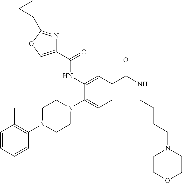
C1=CC=CC(N2CCN(C3=CC=C(C(NCCCCN4CCOCC4)=O)C=C3NC(C3=COC(C4CC4)=N3)=O)CC2)=C1C
